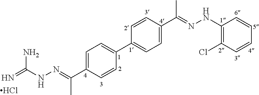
Cl.C1=C(C(=NNC(=N)N)C)C=CC(C2=CC=C(C(=NNC3=C(Cl)C=CC=C3)C)C=C2)=C1
